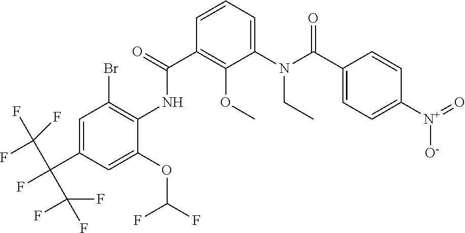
C1=CC=C(N(C(C2=CC=C([N+](=O)[O-])C=C2)=O)CC)C(OC)=C1C(=O)NC1=C(Br)C=C(C(F)(C(F)(F)F)C(F)(F)F)C=C1OC(F)F
